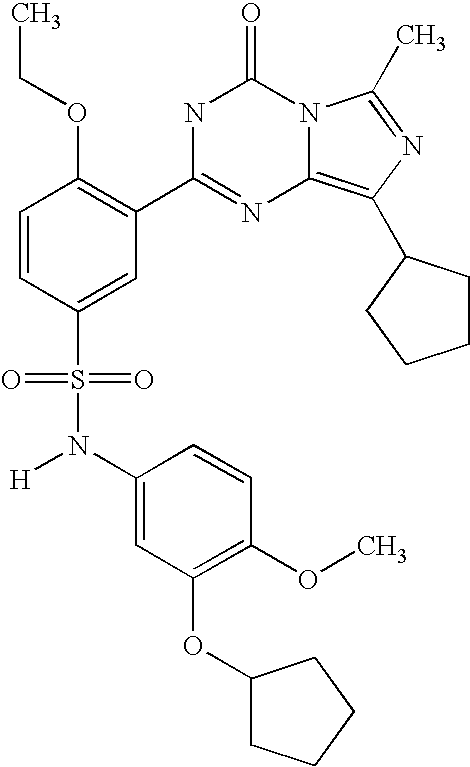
C1=CC(S(N([H])C2=CC(OC3CCCC3)=C(OC)C=C2)(=O)=O)=CC(C2=NC3=C(C4CCCC4)N=C(C)N3C(=O)N2)=C1OCC
